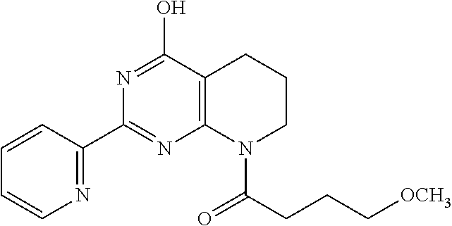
C1=CC(C2=NC3=C(C(O)=N2)CCCN3C(=O)CCC[OCH3])=NC=C1
